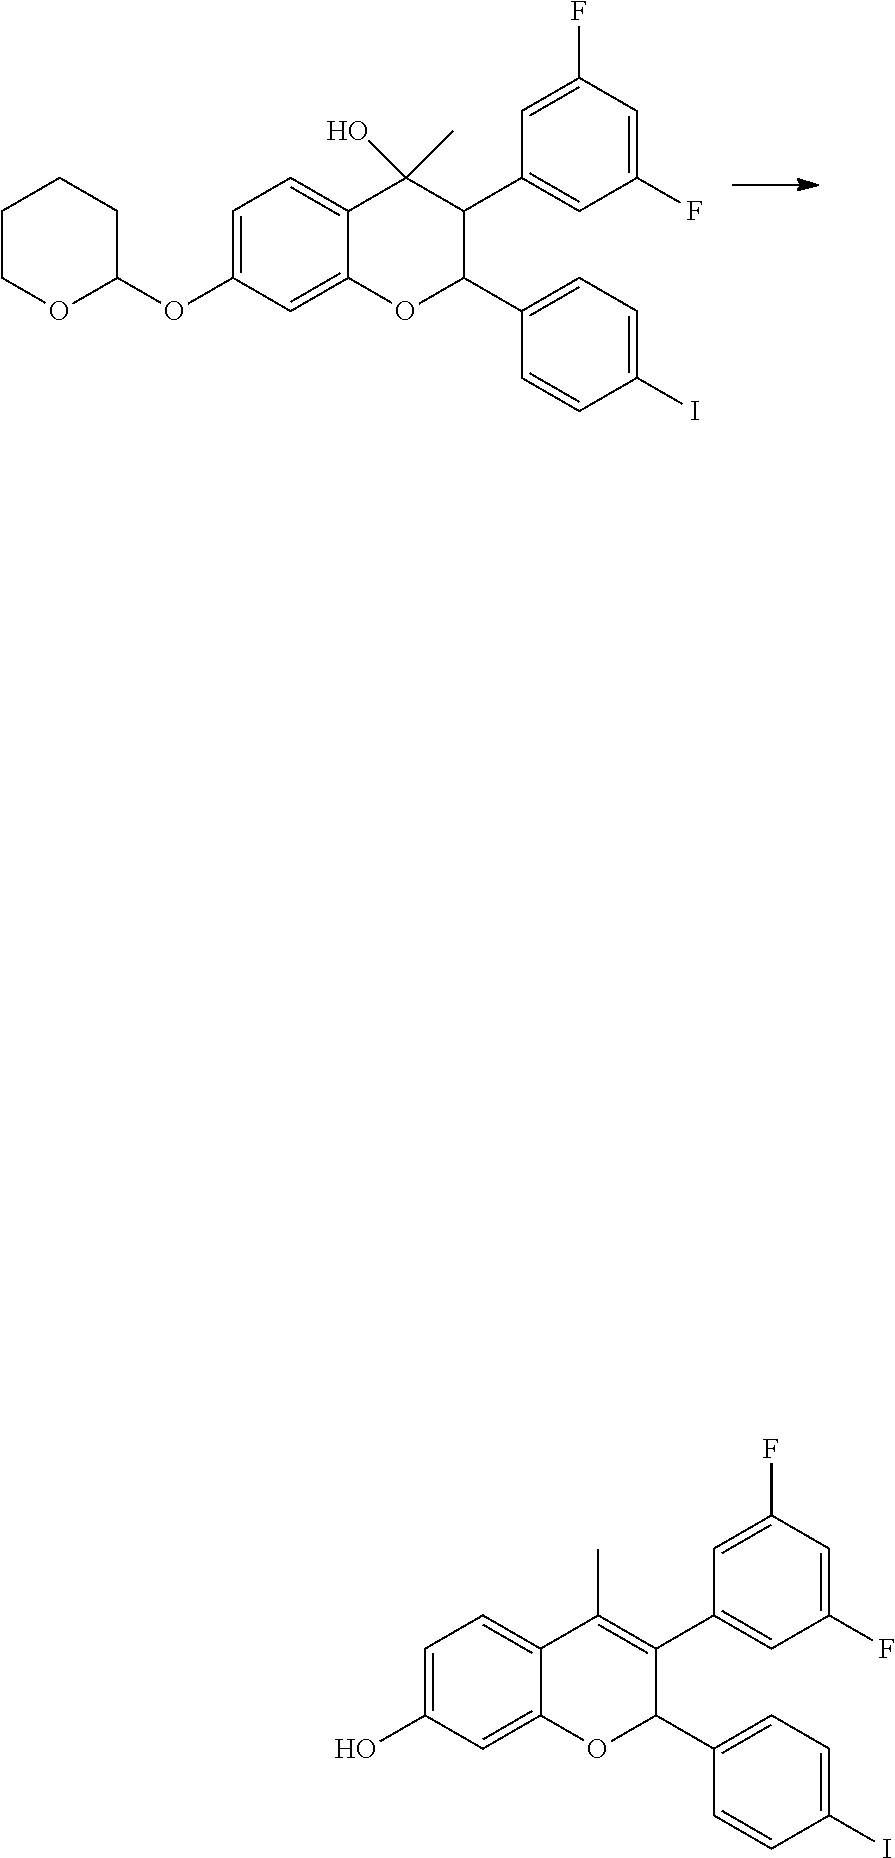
C1=C(F)C=C(F)C=C1C1C(O)(C)C2=CC=C(OC3CCCCO3)C=C2OC1C1=CC=C(I)C=C1.C1=C(F)C=C(F)C=C1C1=C(C)C2=CC=C(O)C=C2OC1C1=CC=C(I)C=C1
